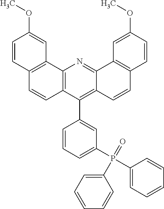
C1=CC2=C(C=C1OC)C1=C(C=C2)C(C2=CC(P(C3=CC=CC=C3)(=O)C3=CC=CC=C3)=CC=C2)=C2C(=N1)C1=C(C=C2)C=CC(OC)=C1
